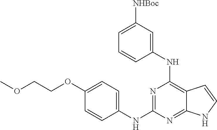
N1=C(NC2=CC=C(OCCOC)C=C2)N=C2C(=C1NC1=CC([NHBoc])=CC=C1)C=CN2
